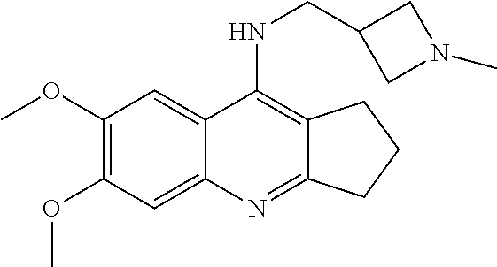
C1(OC)=C(OC)C=C2C(=C1)C(NCC1CN(C)C1)=C1C(=N2)CCC1
